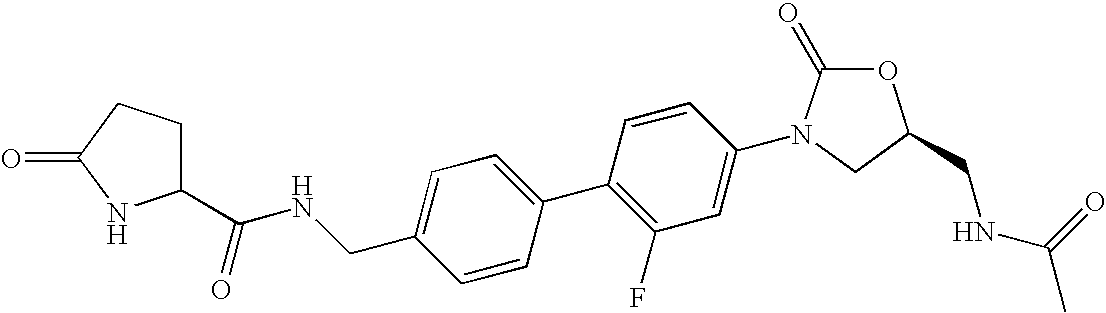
O=C1NC(C(=O)NCC2=CC=C(C3=C(F)C=C(N4CC(CNC(C)=O)OC4=O)C=C3)C=C2)CC1
